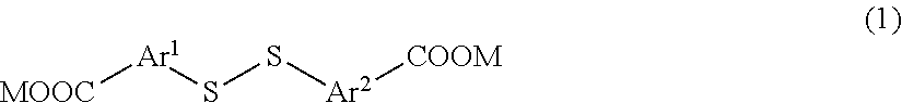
[MOOC][Ar1]SS[Ar2][COOM]
